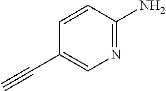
N1=C(N)C=CC(C#C)=C1
